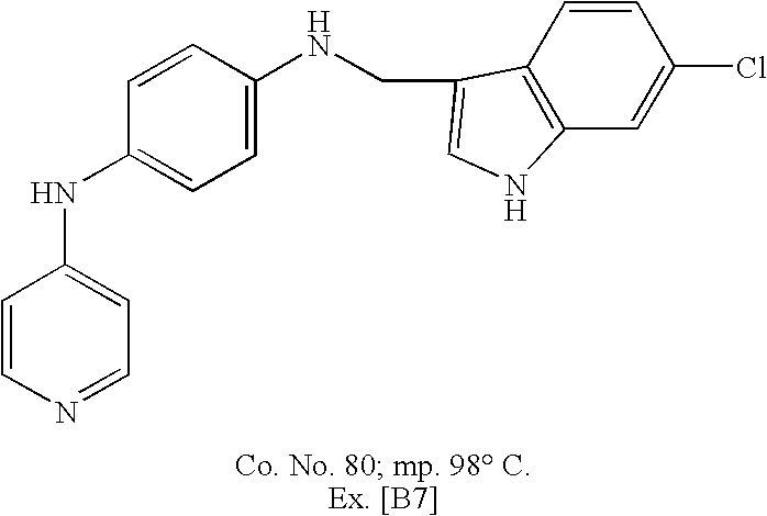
C1=CN=CC=C1NC1=CC=C(NCC2=CNC3=C2C=CC(Cl)=C3)C=C1
